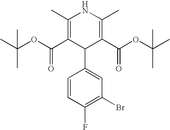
C1(C)=C(C(OC(C)(C)C)=O)C(C2=CC(Br)=C(F)C=C2)C(C(OC(C)(C)C)=O)=C(C)N1
